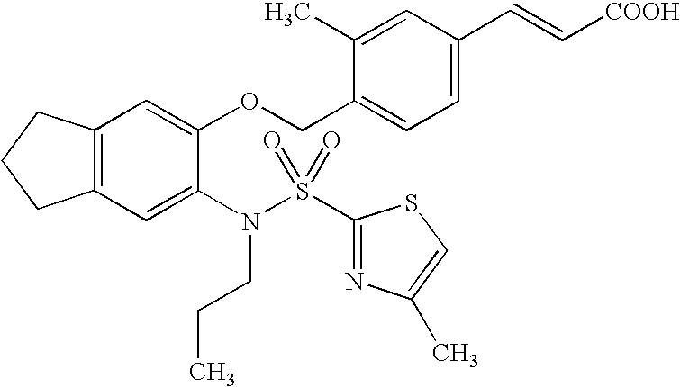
C12=C(C=C(N(S(C3=NC(C)=CS3)(=O)=O)CCC)C(OCC3=CC=C(C=C[COOH])C=C3C)=C1)CCC2
